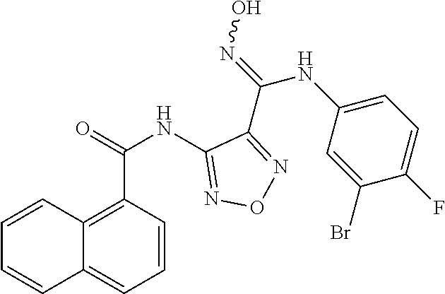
C1(NC(=O)C2=C3C(=CC=C2)C=CC=C3)=NON=C1C(=NO)NC1=CC=C(F)C(Br)=C1
